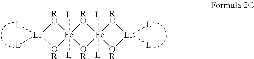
[RO]1[Li]([L])([L])[OR][Fe]12([L])([L])[OR][Fe]1([L])([L])([RO]2)[OR][Li]([L])([L])[RO]1
